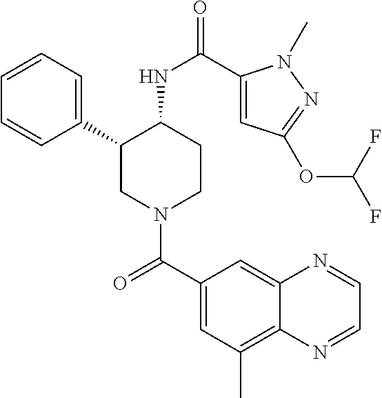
C1(C2CN(C(C3=CC(C)=C4C(=C3)N=CC=N4)=O)CCC2NC(=O)C2=CC(OC(F)F)=NN2C)=CC=CC=C1
